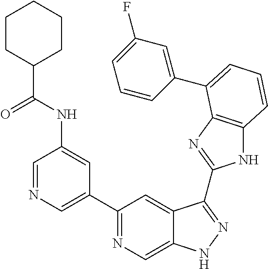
C1=NC=C(C2=NC=C3C(=C2)C(C2=NC4=C(N2)C=CC=C4C2=CC(F)=CC=C2)=NN3)C=C1NC(C1CCCCC1)=O
